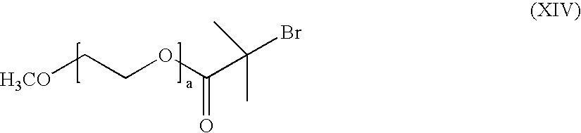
[H3CO]CCOC(=O)C(C)(C)Br
